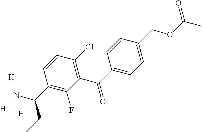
C1(C(C2=CC=C(COC(C)=O)C=C2)=O)=C(Cl)C=CC(C(N)CC)=C1F.[H].[H].[H]
